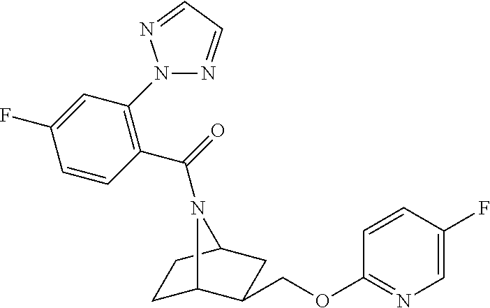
C1C2C(COC3=NC=C(F)C=C3)CC(C1)N2C(=O)C1=C(N2N=CC=N2)C=C(F)C=C1
